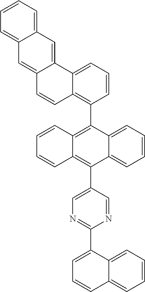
C1=CC=C2C(=C1)C=C1C(=C2)C=CC2=C(C3=C4C(=C(C5=CN=C(C6=CC=CC7=CC=CC=C67)N=C5)C5=CC=CC=C35)C=CC=C4)C=CC=C12
